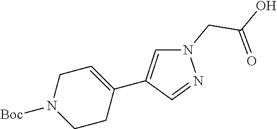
C1=C(C2=CN(CC(O)=O)N=C2)CCN([Boc])C1
